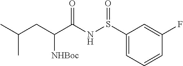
C1(S(NC(C(CC(C)C)[NHBoc])=O)=O)=CC=CC(F)=C1
